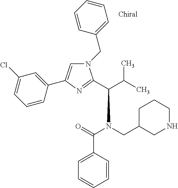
N1(CC2=CC=CC=C2)C=C(C2=CC(Cl)=CC=C2)N=C1C(C(C)C)N(C(=O)C1=CC=CC=C1)CC1CNCCC1
